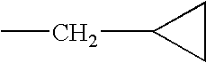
C1CC1CC
